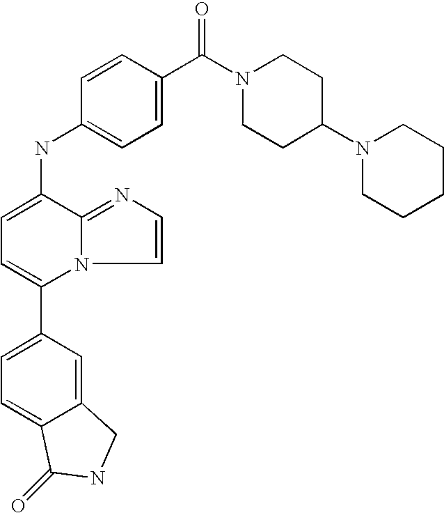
C12=CC(C3=CC=C(NC4=CC=C(C(=O)N5CCC(N6CCCCC6)CC5)C=C4)C4=NC=CN34)=CC=C1C(=O)NC2
